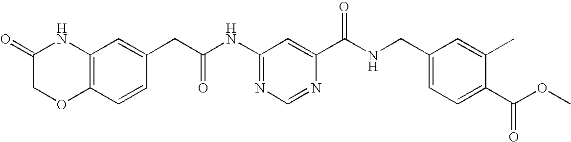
C1(NC(CC2=CC3=C(C=C2)OCC(=O)N3)=O)=NC=NC(C(NCC2=CC=C(C(OC)=O)C(C)=C2)=O)=C1
